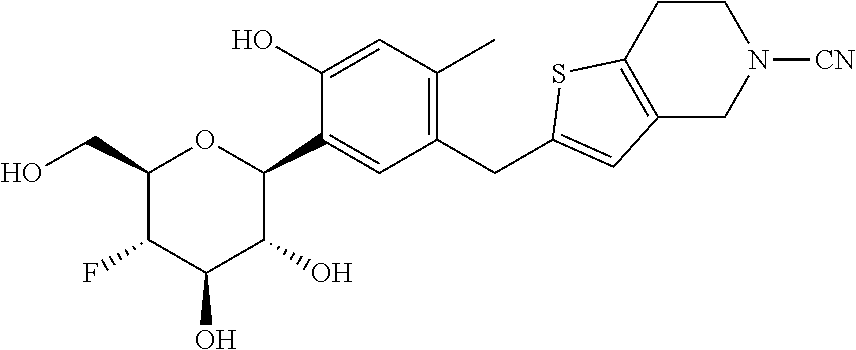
C1(CO)OC(C2=CC(CC3=CC4=C(S3)CCN([CN])C4)=C(C)C=C2O)C(O)C(O)C1F
